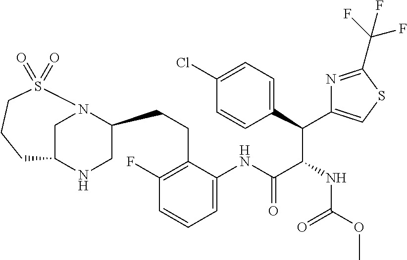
C1N2C(CCC3=C(F)C=CC=C3NC(C(NC(OC)=O)C(C3=CC=C(Cl)C=C3)C3=CSC(C(F)(F)F)=N3)=O)CNC1CCCS2(=O)=O
